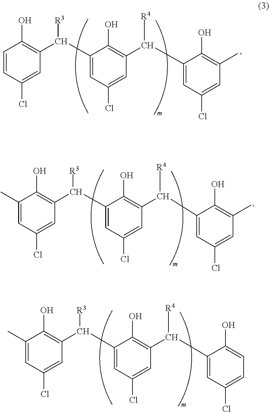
C1=CC(Cl)=CC(C(C2=CC(Cl)=CC(C(C3=CC(Cl)=CC(C)=C3O)[R4])=C2O)[R3])=C1O.C1(C)=CC(Cl)=CC(C(C2=CC(Cl)=CC(C(C3=CC(Cl)=CC(C)=C3O)[R4])=C2O)[R3])=C1O.C1(C)=CC(Cl)=CC(C(C2=CC(Cl)=CC(C(C3=CC(Cl)=CC=C3O)[R4])=C2O)[R3])=C1O
